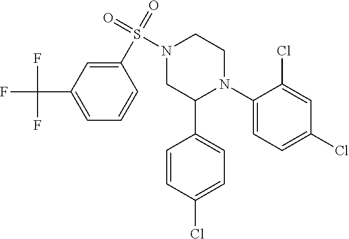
C1(N2CCN(S(=O)(=O)C3=CC(C(F)(F)F)=CC=C3)CC2C2=CC=C(Cl)C=C2)=CC=C(Cl)C=C1Cl
